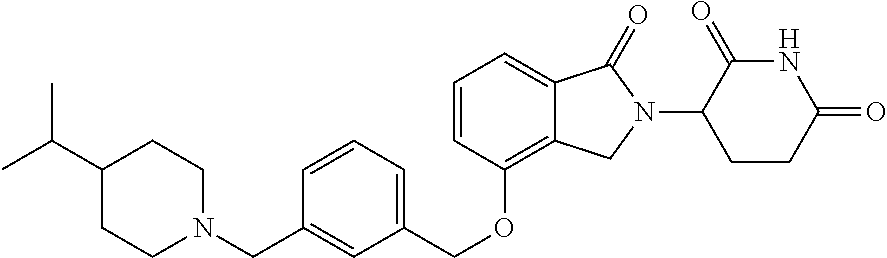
C1(COC2=C3C(=CC=C2)C(=O)N(C2CCC(=O)NC2=O)C3)=CC=CC(CN2CCC(C(C)C)CC2)=C1
